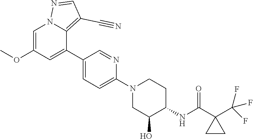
C1=C(OC)C=C(C2=CC=C(N3CC(O)C(NC(C4(C(F)(F)F)CC4)=O)CC3)N=C2)C2=C(C#N)C=NN12
